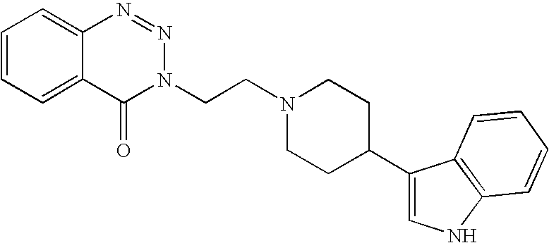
C1=CC=C2C(=C1)N=NN(CCN1CCC(C3=CNC4=C3C=CC=C4)CC1)C2=O
